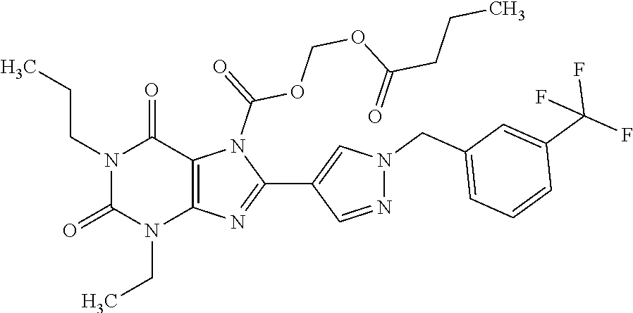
N1(CCC)C(=O)N(CC)C2=C(C1=O)N(C(OCOC(=O)CCC)=O)C(C1=CN(CC3=CC=CC(C(F)(F)F)=C3)N=C1)=N2
